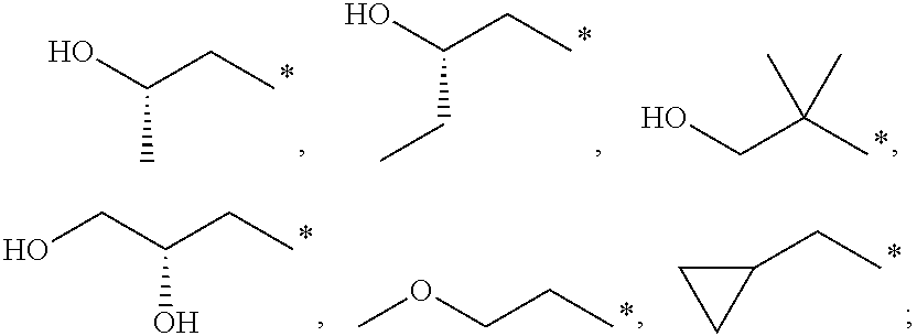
C(C(C)(C)C)O.C(CC)(O)CC.C(CC)(O)C.C1(CC)CC1.C(CC)OC.C(CC)(CO)O
